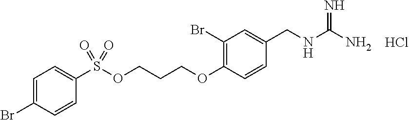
N(CC1=CC(Br)=C(OCCCOS(=O)(=O)C2=CC=C(Br)C=C2)C=C1)C(N)=N.Cl
